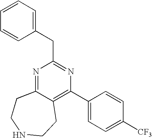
N1=C2C(=C(C3=CC=C([CF3])C=C3)N=C1CC1=CC=CC=C1)CCNCC2
